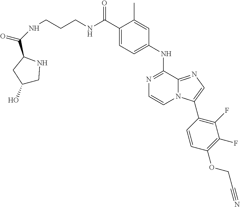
C1(C(NCCCNC(C2CC(O)CN2)=O)=O)=CC=C(NC2=NC=CN3C2=NC=C3C2=C(F)C(F)=C(OCC#N)C=C2)C=C1C
